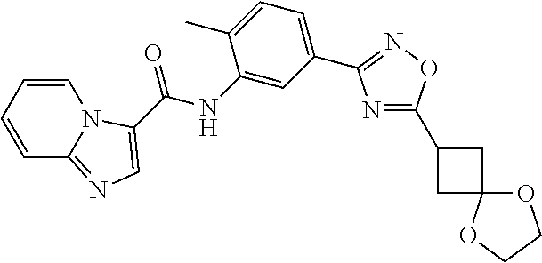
N1=C(C2CC3(C2)OCCO3)ON=C1C1=CC=C(C)C(NC(=O)C2=CN=C3C=CC=CN32)=C1
